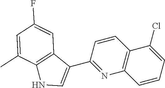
C1=CC(C2=CNC3=C2C=C(F)C=C3C)=NC2=C1C(Cl)=CC=C2
